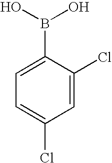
C1=C(Cl)C=C(Cl)C(B(O)O)=C1
